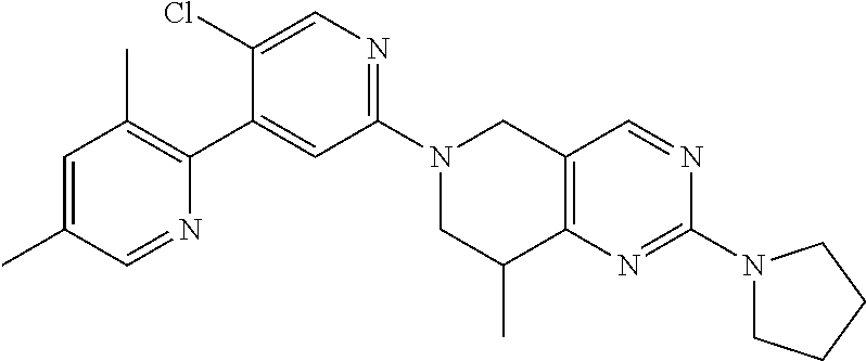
N1(C2=NC=C(Cl)C(C3=C(C)C=C(C)C=N3)=C2)CC(C)C2=C(C1)C=NC(N1CCCC1)=N2
